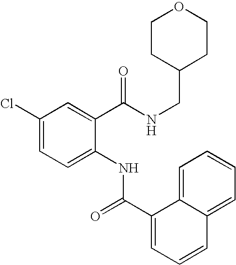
C1(Cl)=CC=C(NC(C2=CC=CC3=CC=CC=C32)=O)C(C(NCC2CCOCC2)=O)=C1
